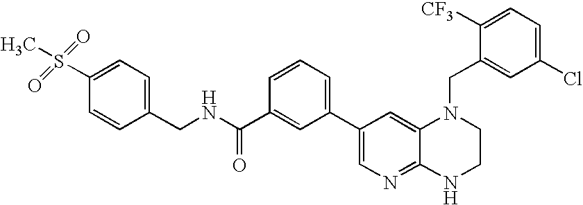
C1(C2=CC=CC(C(NCC3=CC=C(S(C)(=O)=O)C=C3)=O)=C2)=CN=C2C(=C1)N(CC1=CC(Cl)=CC=C1[CF3])CCN2
